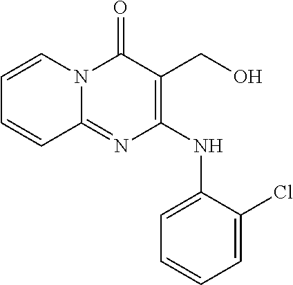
C1=CN2C(=NC(NC3=CC=CC=C3Cl)=C(CO)C2=O)C=C1
